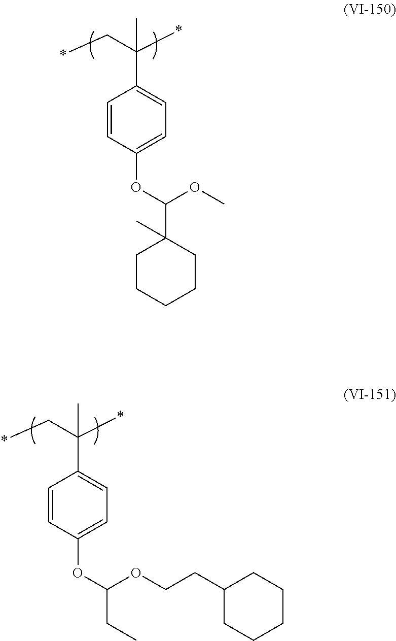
C(C1=CC=C(OC(OC)C2(C)CCCCC2)C=C1)(C*)(*)C.C(C1=CC=C(OC(OCCC2CCCCC2)CC)C=C1)(C*)(*)C
